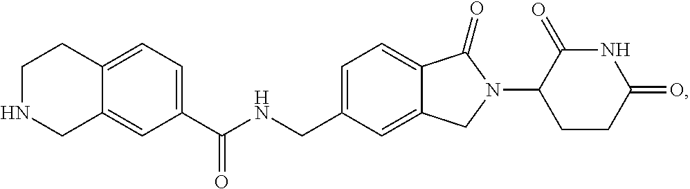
C1=C(CNC(C2=CC=C3C(=C2)CNCC3)=O)C=C2C(=C1)C(=O)N(C1CCC(=O)NC1=O)C2
